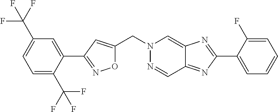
C(N1N=CC2=NC(C3=CC=CC=C3F)=NC2=C1)C1=CC(C2=CC(C(F)(F)F)=CC=C2C(F)(F)F)=NO1
